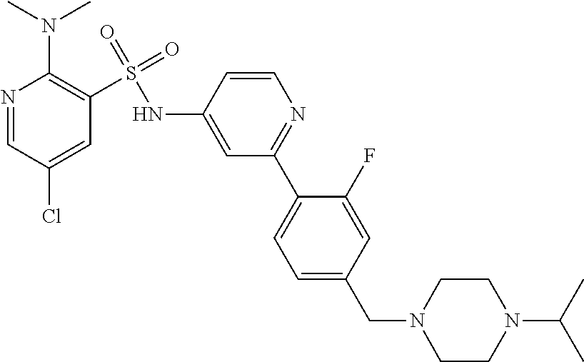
N1=CC(Cl)=CC(S(=O)(=O)NC2=CC(C3=CC=C(CN4CCN(C(C)C)CC4)C=C3F)=NC=C2)=C1N(C)C
